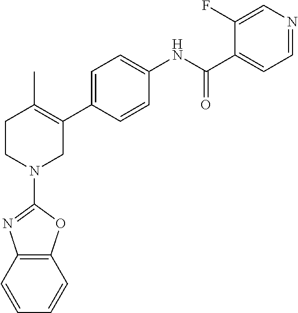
C1=C(C2=C(C)CCN(C3=NC4=C(O3)C=CC=C4)C2)C=CC(NC(C2=CC=NC=C2F)=O)=C1
